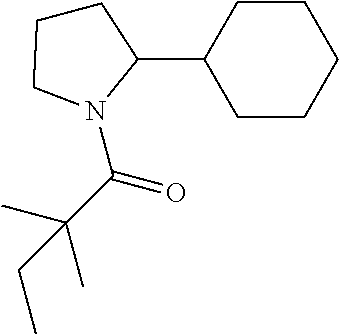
N1(C(C(C)(C)CC)=O)C(C2CCCCC2)CCC1
